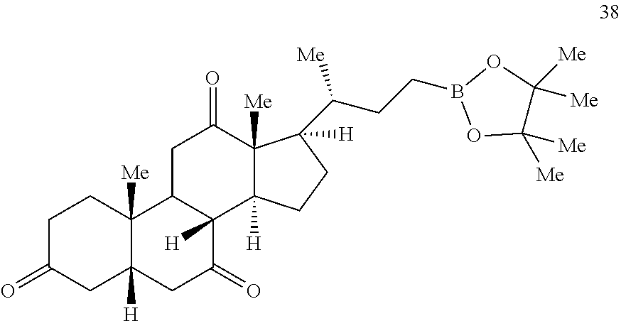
C1C(=O)CC2([H])C([Me])(C1)C1C([H])(C(=O)C2)C2([H])C([Me])(C(=O)C1)C(C(CCB1OC([Me])([Me])C([Me])([Me])O1)[Me])([H])CC2
